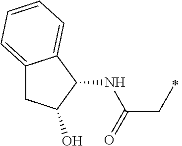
C12=CC=CC=C1C(NC(CC)=O)C(O)C2
